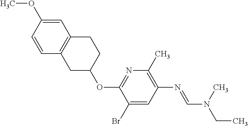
N1=C(OC2CC3=C(CC2)C=C(OC)C=C3)C(Br)=CC(N=CN(C)CC)=C1C
